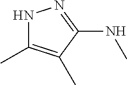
N1C(C)=C(C)C(NC)=N1
